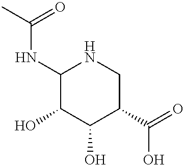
C1(NC(C)=O)C(O)C(O)C(C(=O)O)CN1
